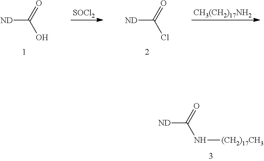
[SOCl2].[ND]C(=O)O.[CH3(CH2)17NH2].[ND]C(=O)Cl.[ND]C(=O)N[(CH2)17CH3]
